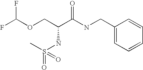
C1(CNC(C(COC(F)F)NS(=O)(C)=O)=O)=CC=CC=C1
